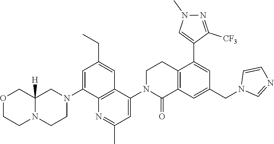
C12=C(C=C(CN3C=NC=C3)C=C1C1=CN(C)N=C1[CF3])C(=O)N(C1=CC(C)=NC3=C1C=C(CC)C=C3N1CC3([H])N(CC1)CCOC3)CC2
